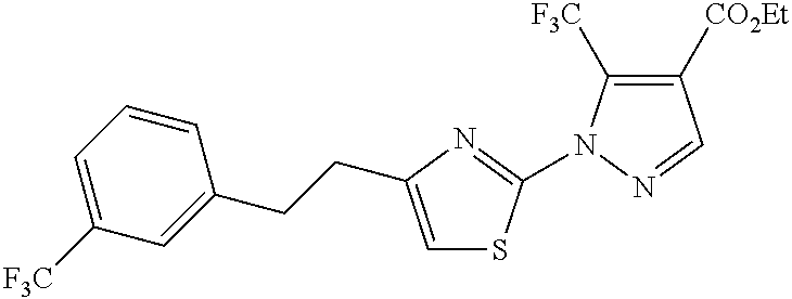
C1([CO2Et])=C([F3C])N(C2=NC(CCC3=CC([F3C])=CC=C3)=CS2)N=C1
